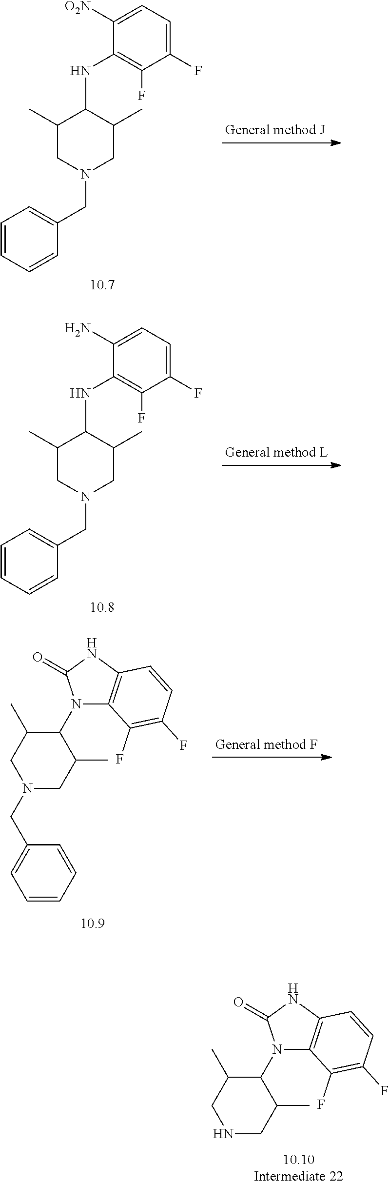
CC1C(NC2=C(F)C(F)=CC=C2[O2N])C(C)CN(CC2=CC=CC=C2)C1.CC1C(NC2=C(F)C(F)=CC=C2N)C(C)CN(CC2=CC=CC=C2)C1.N1(C2C(C)CN(CC3=CC=CC=C3)CC2C)C2=C(NC1=O)C=CC(F)=C2F.N1(C2C(C)CNCC2C)C2=C(NC1=O)C=CC(F)=C2F
